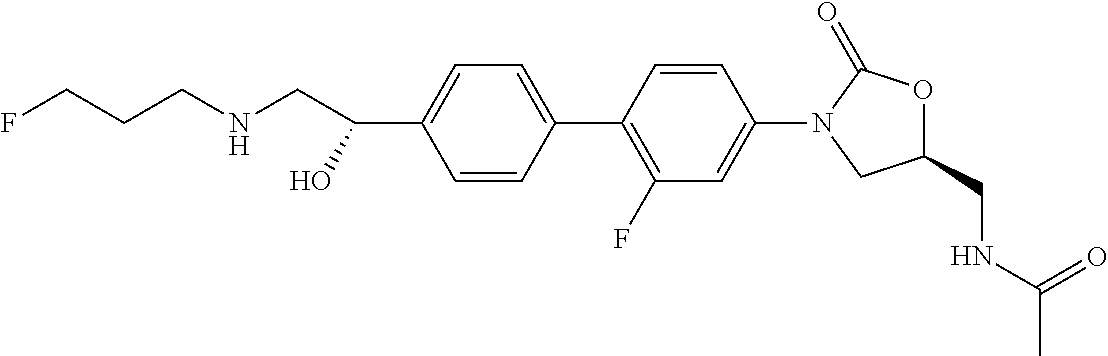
C1(C(CNCCCF)O)=CC=C(C2=C(F)C=C(N3C(=O)OC(CNC(C)=O)C3)C=C2)C=C1
